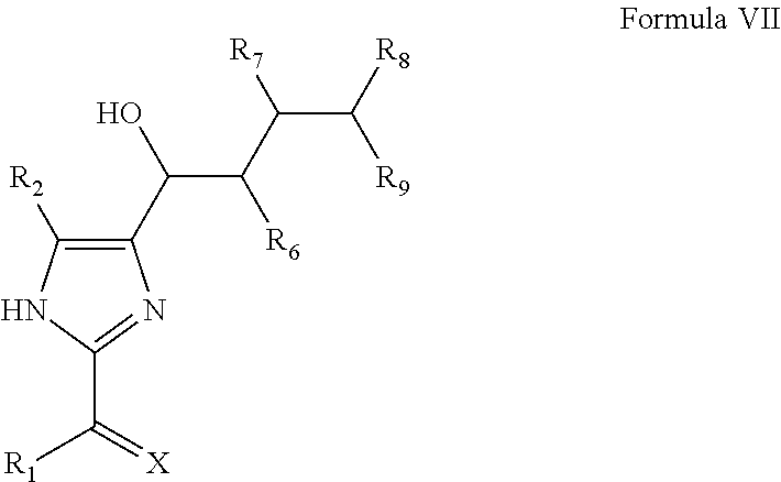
C(C1=NC(C(O)C(C([R7])C([R8])[R9])[R6])=C([R2])N1)(=[X])[R1]
